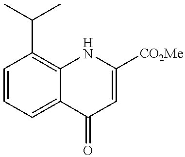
C12=C(C(C)C)C=CC=C1C(=O)C=C([CO2Me])N2
